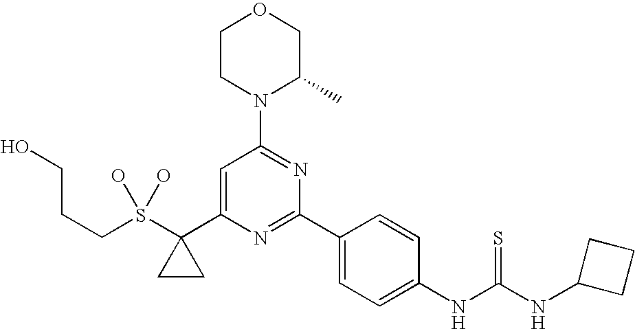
C(S(C1(C2=CC(N3C(C)COCC3)=NC(C3=CC=C(NC(NC4CCC4)=S)C=C3)=N2)CC1)(O)O)CCO
